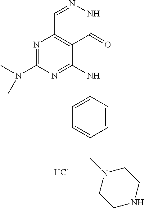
N1=C(N(C)C)N=C(NC2=CC=C(CN3CCNCC3)C=C2)C2=C1C=NNC2=O.Cl
